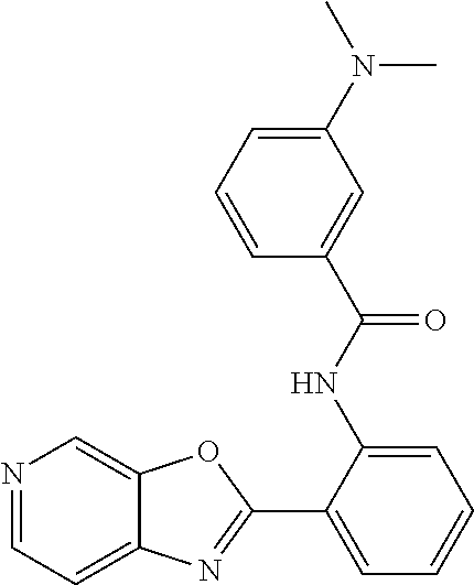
C1(NC(C2=CC(N(C)C)=CC=C2)=O)=CC=CC=C1C1=NC2=CC=NC=C2O1
